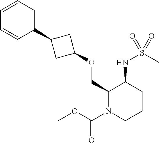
O(CC1C(NS(C)(=O)=O)CCCN1C(OC)=O)C1CC(C2=CC=CC=C2)C1
